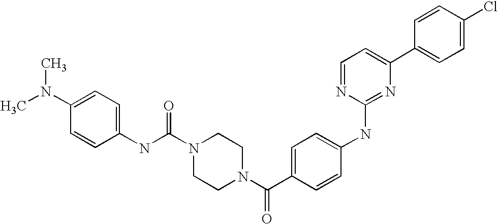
C1=CC(C2=CC=NC(NC3=CC=C(C(N4CCN(C(NC5=CC=C(N(C)C)C=C5)=O)CC4)=O)C=C3)=N2)=CC=C1Cl
